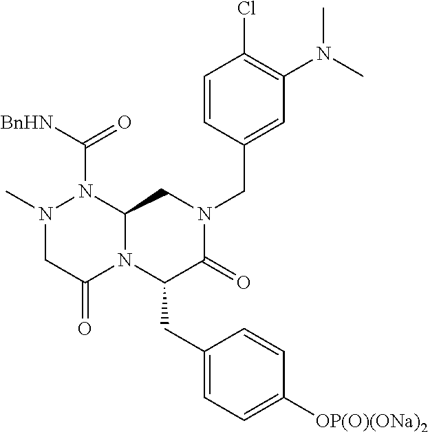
N1(C)CC(=O)N2C(N1C([BnHN])=O)CN(CC1=CC(N(C)C)=C(Cl)C=C1)C(=O)C2CC1=CC=C([OP(O)(ONa)2])C=C1
